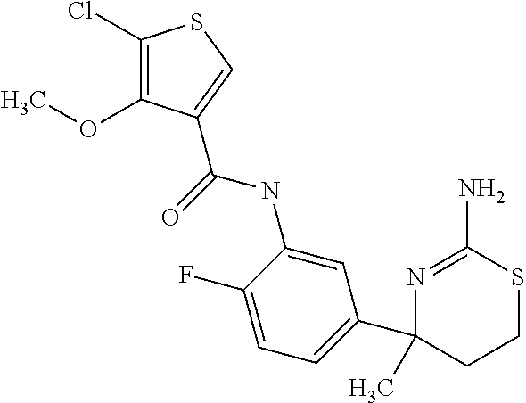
C1(Cl)=C(OC)C(C(=O)NC2=CC(C3(C)N=C(N)SCC3)=CC=C2F)=CS1
